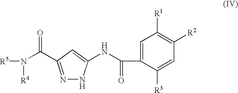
N1=C(C(N([R5])[R4])=O)C=C(NC(=O)C2=CC([R1])=C([R2])C=C2[R3])N1
